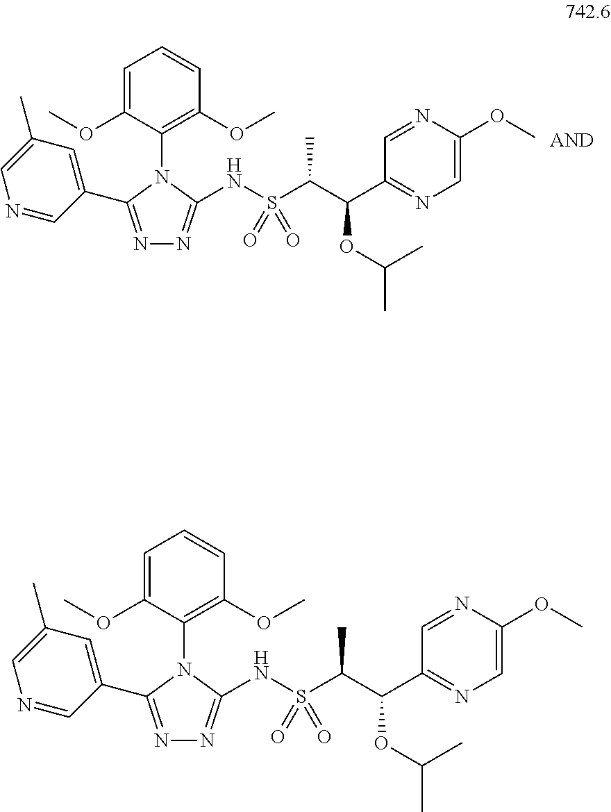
C1=NC(OC)=CN=C1C(C(S(NC1=NN=C(C2=CC(C)=CN=C2)N1C1=C(OC)C=CC=C1OC)(=O)=O)C)OC(C)C.C1=NC(OC)=CN=C1C(C(S(NC1=NN=C(C2=CC(C)=CN=C2)N1C1=C(OC)C=CC=C1OC)(=O)=O)C)OC(C)C
